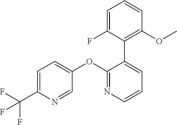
C1=C(C(F)(F)F)N=CC(OC2=NC=CC=C2C2=C(OC)C=CC=C2F)=C1
